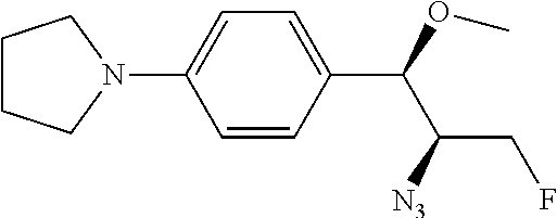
C1=CC(C(OC)C([N3])CF)=CC=C1N1CCCC1
